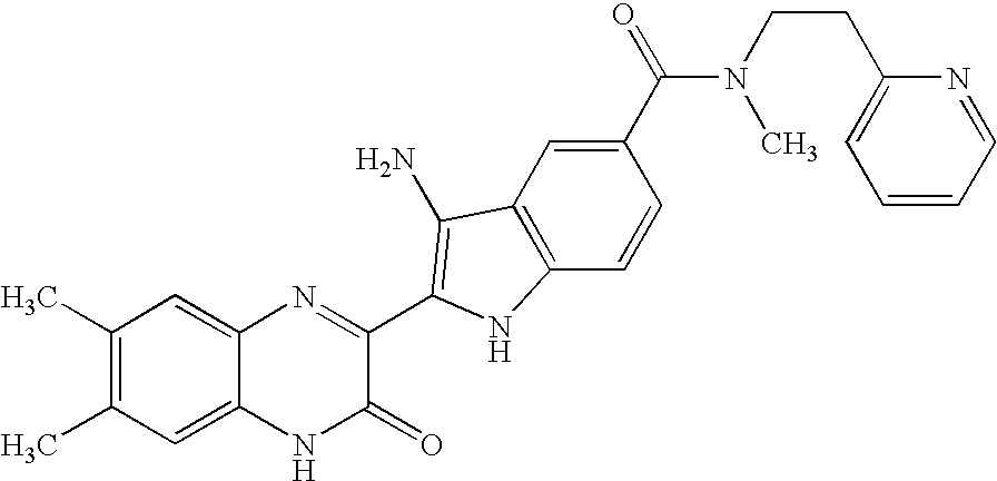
C1=C2C(=CC(C)=C1C)N=C(C1=C(N)C3=C(C=CC(C(=O)N(C)CCC4=CC=CC=N4)=C3)N1)C(=O)N2
